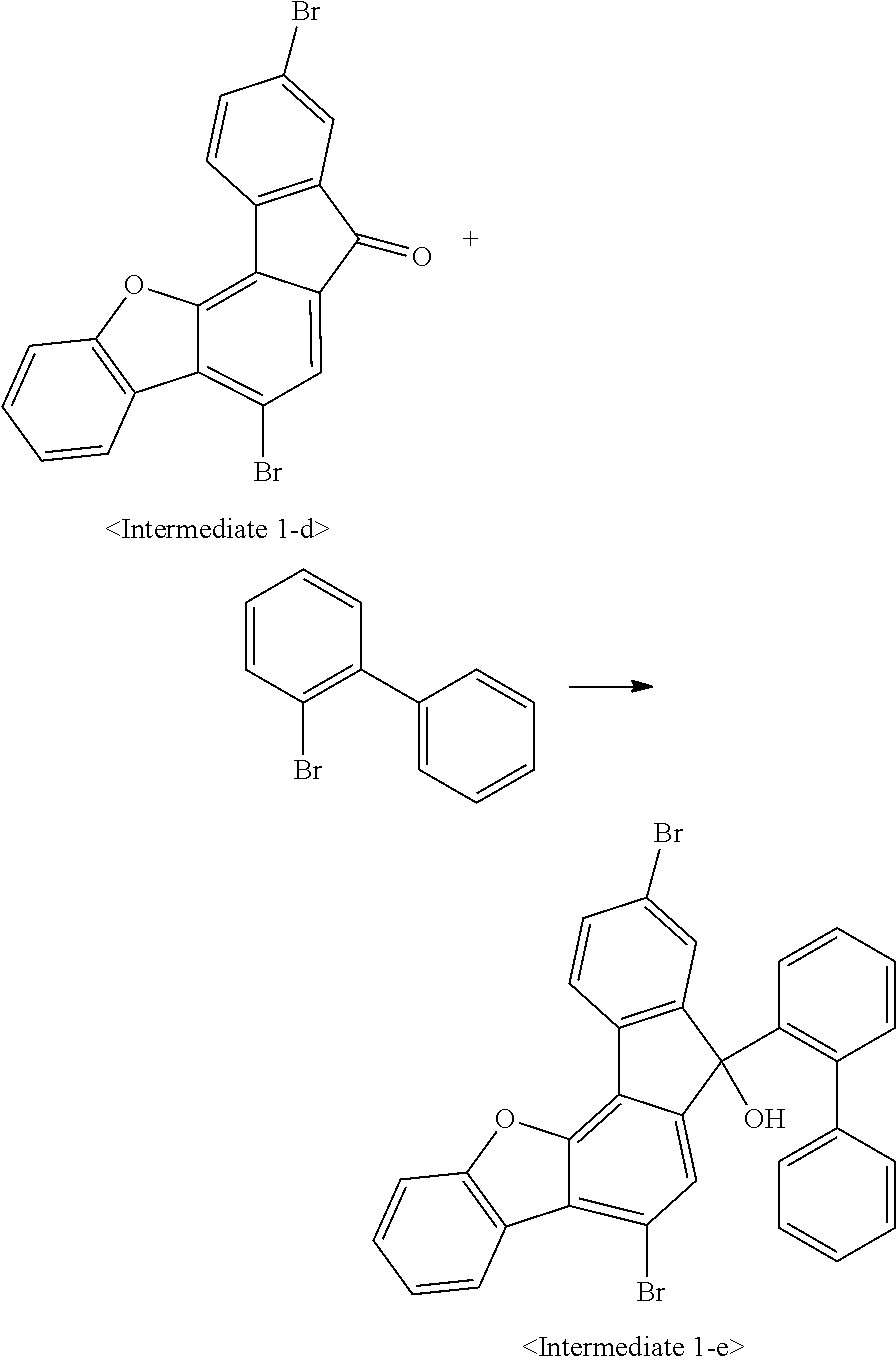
C12=C(C(=O)C3=CC(Br)=C4C5=C(OC4=C13)C=CC=C5)C=C(Br)C=C2.C1=CC(Br)=C(C2=CC=CC=C2)C=C1.C1=CC=CC(C2(O)C3=CC(Br)=C4C(=C3C3=C2C=C(Br)C=C3)OC2=C4C=CC=C2)=C1C1=CC=CC=C1
